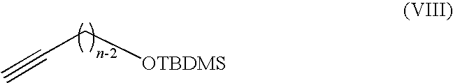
C([OTBDMS])C#C
